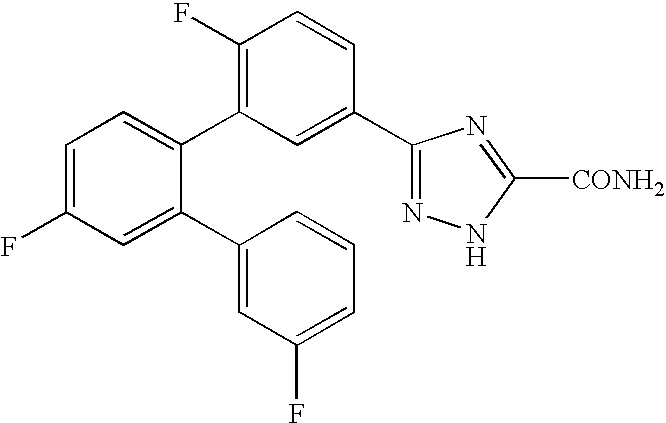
C1(C2=C(F)C=CC(C3=NNC([CONH2])=N3)=C2)=CC=C(F)C=C1C1=CC(F)=CC=C1
